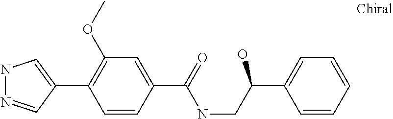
N1N=CC(C2=C(OC)C=C(C(NCC(C3=CC=CC=C3)O)=O)C=C2)=C1
